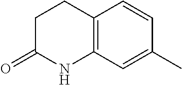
C12=C(C=C(C)C=C1)NC(=O)CC2
